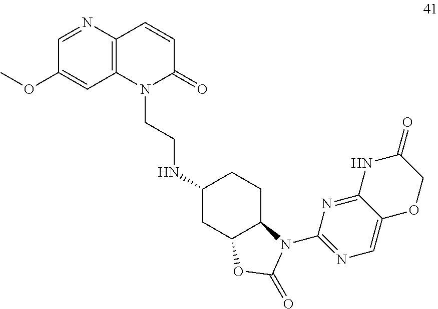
N1(CCNC2CC3C(CC2)N(C2=NC=C4C(=N2)NC(=O)CO4)C(=O)O3)C(=O)C=CC2=C1C=C(OC)C=N2
